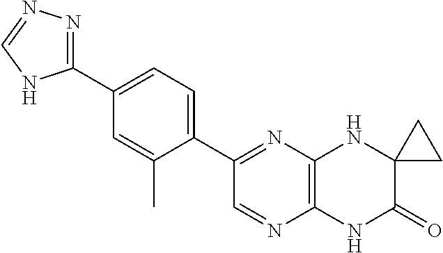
C1(C2=NC3=C(N=C2)NC(=O)C2(N3)CC2)=CC=C(C2=NN=CN2)C=C1C
